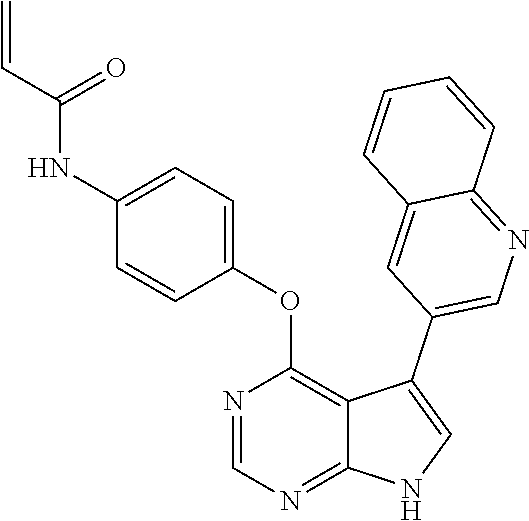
C1(OC2=C3C(=NC=N2)NC=C3C2=CN=C3C(=C2)C=CC=C3)=CC=C(NC(C=C)=O)C=C1
